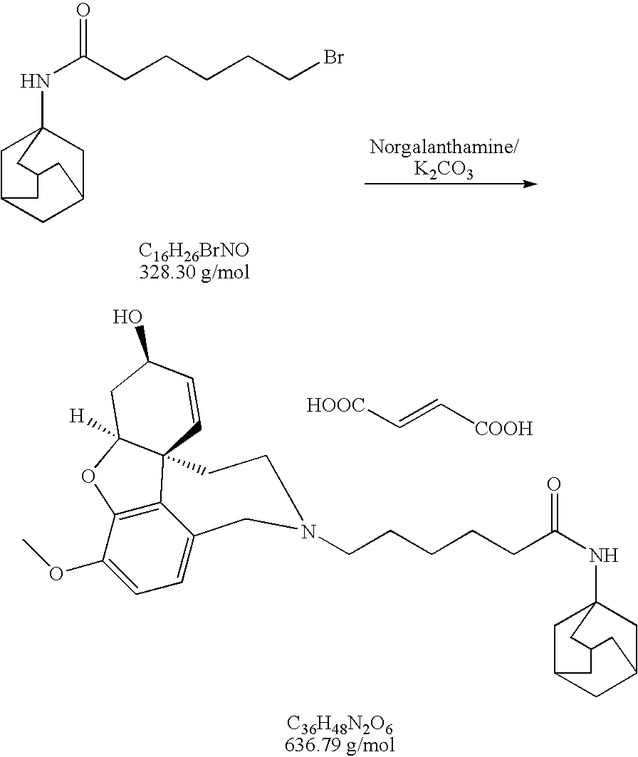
C1C2CC3CC1(NC(=O)CCCCCBr)CC(C3)C2.C1=C2C3=C(C(OC)=C1)OC1([H])CC(O)C=CC31CCN(CCCCCC(NC13CC4CC(C1)CC(C3)C4)=O)C2.[HOOC]C=C[COOH].[C36H48N2O6636.79 g/mol]
